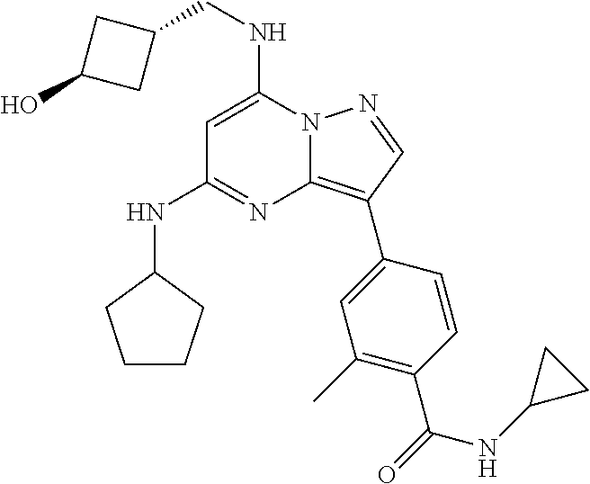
N12C(=C(C3=CC(C)=C(C(=O)NC4CC4)C=C3)C=N1)N=C(NC1CCCC1)C=C2NCC1CC(O)C1
